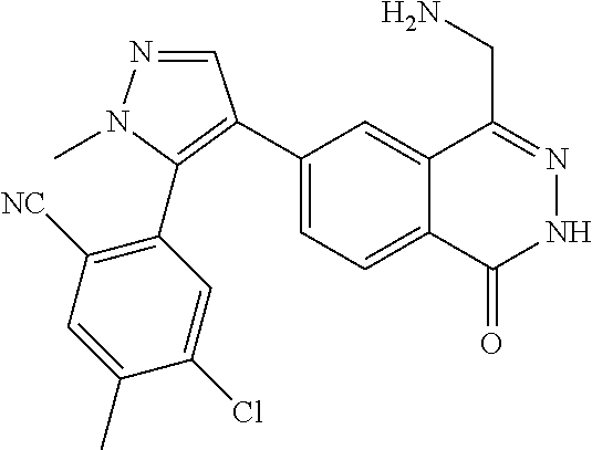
C1(C2=C(C3=C([NC])C=C(C)C(Cl)=C3)N(C)N=C2)=CC=C2C(=C1)C(CN)=NNC2=O
